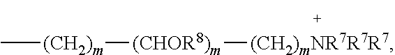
C[(CH2)m][(CHOR8)m][(CH2)mNR7R7R7]
